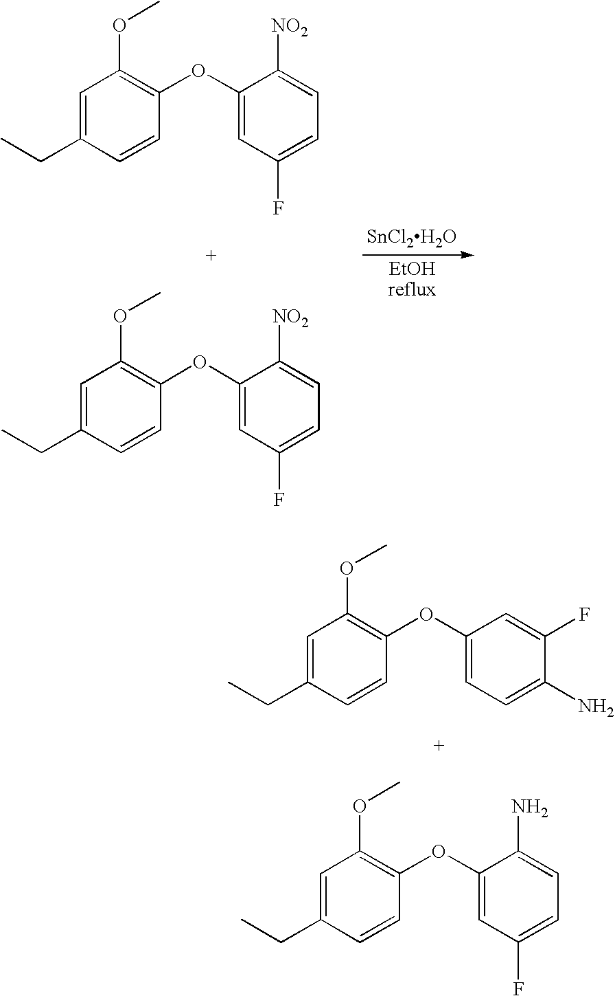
C1=C(CC)C=CC(OC2=CC(F)=CC=C2[NO2])=C1OC.C1=C(CC)C=CC(OC2=CC(F)=CC=C2[NO2])=C1OC.[SnCl2H2O].C1=C(CC)C=CC(OC2=CC=C(N)C(F)=C2)=C1OC.C1=C(CC)C=CC(OC2=CC(F)=CC=C2N)=C1OC
